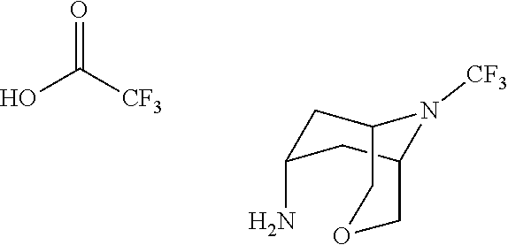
C1C(N)CC2N([CF3])C1COC2.OC([CF3])=O
